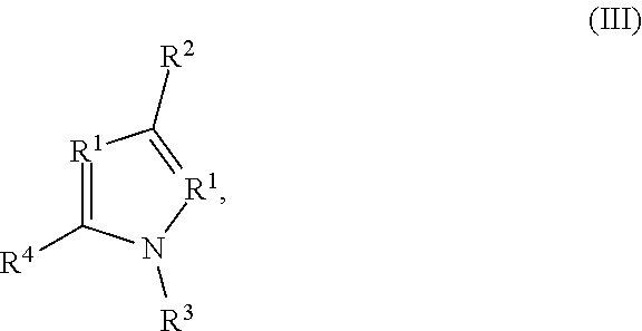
[R1]1=C([R4])N([R3])[R1]=C1[R2]
